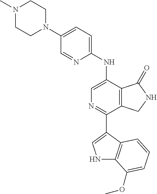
N1(C)CCN(C2=CC=C(NC3=CN=C(C4=CNC5=C4C=CC=C5OC)C4=C3C(=O)NC4)N=C2)CC1
